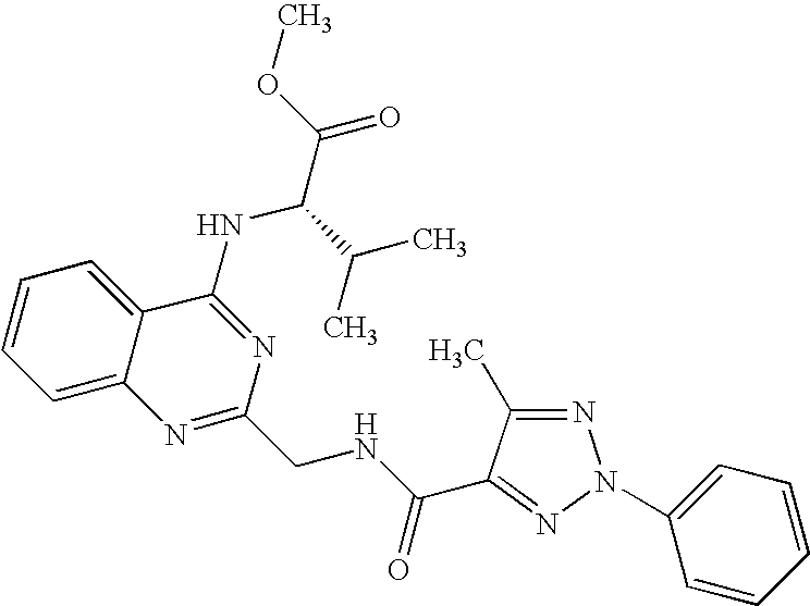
C12=CC=CC=C1C(NC(C(=O)OC)C(C)C)=NC(CNC(=O)C1=NN(C3=CC=CC=C3)N=C1C)=N2
